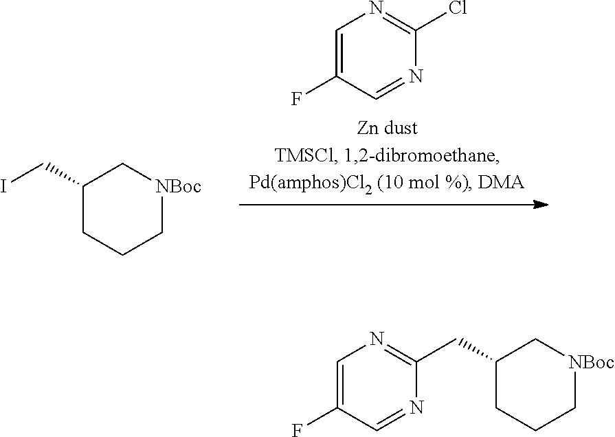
C1(CI)CCC[NBoc]C1.C1=C(F)C=NC(Cl)=N1.C1=C(F)C=NC(CC2CCC[NBoc]C2)=N1
